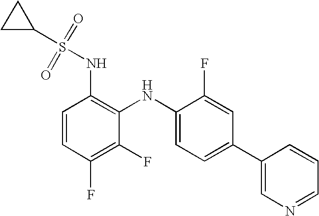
C1C(S(=O)(=O)NC2=C(NC3=CC=C(C4=CN=CC=C4)C=C3F)C(F)=C(F)C=C2)C1
